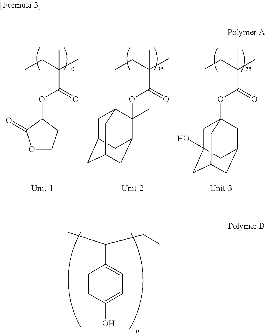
CC(CC)C1=CC=C(O)C=C1.O1CCC(OC(=O)C(C)(CC)C)C1=O.O(C(=O)C(C)(CC)C)C1(C)C2CC3CC(CC1C3)C2.C(=O)(C(C)(CC)C)OC12CC3(O)CC(CC(C1)C3)C2
